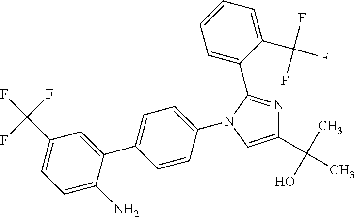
C1(C(C)(O)C)=CN(C2=CC=C(C3=CC(C(F)(F)F)=CC=C3N)C=C2)C(C2=CC=CC=C2C(F)(F)F)=N1
